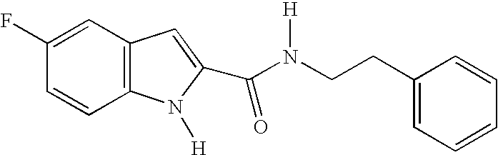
C12=C(C=CC(F)=C1)N([H])C(C(N([H])CCC1=CC=CC=C1)=O)=C2
